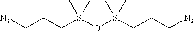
[N3]CCC[Si](O[Si](CCC[N3])(C)C)(C)C
